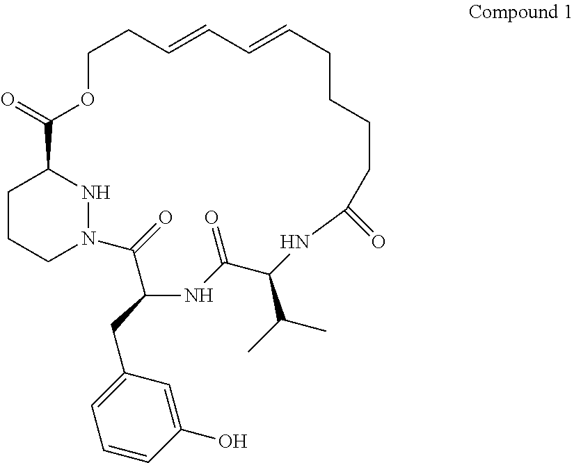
C1CCN2NC1C(=O)OCCC=CC=CCCCCC(=O)NC(C(C)C)C(=O)NC(CC1=CC=CC(O)=C1)C2=O
